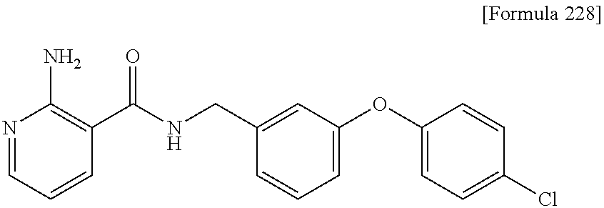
N1=CC=CC(C(NCC2=CC(OC3=CC=C(Cl)C=C3)=CC=C2)=O)=C1N
